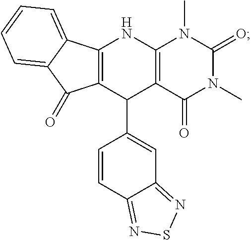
C12=C(C(C3=CC4=NSN=C4C=C3)C3=C(N1)N(C)C(=O)N(C)C3=O)C(=O)C1=CC=CC=C21
